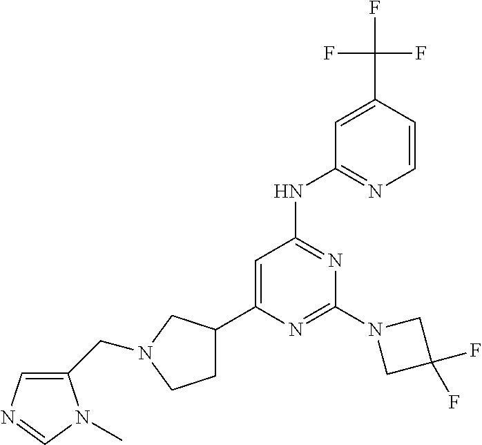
C1(C2CCN(CC3=CN=CN3C)C2)=CC(NC2=NC=CC(C(F)(F)F)=C2)=NC(N2CC(F)(F)C2)=N1
